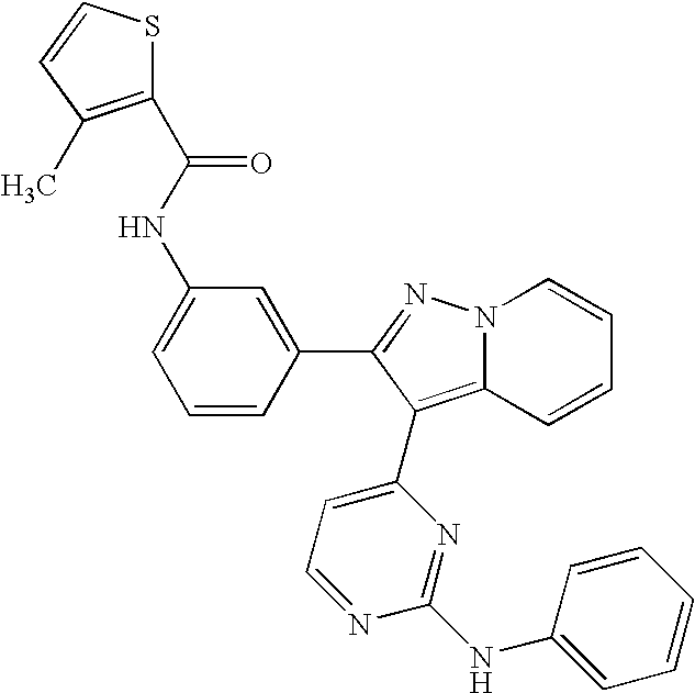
C1=C(NC(=O)C2=C(C)C=CS2)C=C(C2=NN3C(=C2C2=CC=NC(NC4=CC=CC=C4)=N2)C=CC=C3)C=C1
